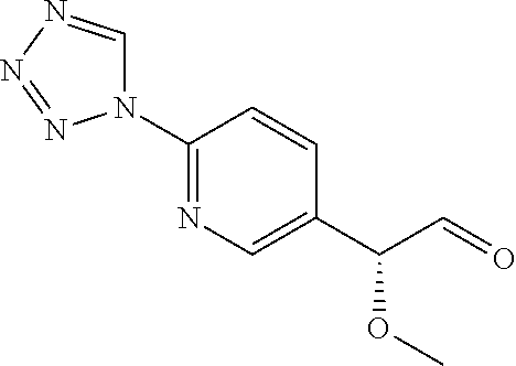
N1(C2=NC=C(C(C=O)OC)C=C2)C=NN=N1
